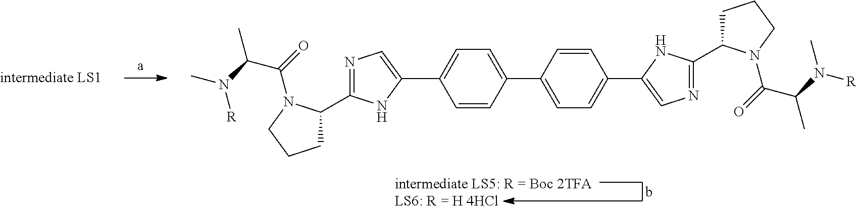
C1=CC(C2=CC=C(C3=CN=C(C4CCCN4C(=O)C(N([R])C)C)N3)C=C2)=CC=C1C1=CN=C(C2CCCN2C(=O)C(N(C)[R])C)N1
